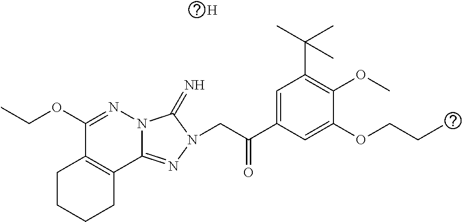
N12C(=NN(CC(C3=CC(C(C)(C)C)=C(OC)C(OCCC)=C3)=O)C1=N)C1=C(C(OCC)=N2)CCCC1.[H]
